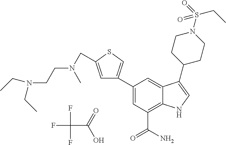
C1(C2=CSC(CN(CCN(CC)CC)C)=C2)=CC(C(N)=O)=C2C(=C1)C(C1CCN(S(CC)(=O)=O)CC1)=CN2.FC(F)(C(=O)O)F
